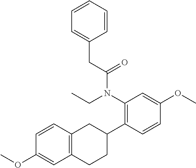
C1(N(CC)C(=O)CC2=CC=CC=C2)=C(C2CC3=C(CC2)C=C(OC)C=C3)C=CC(OC)=C1
